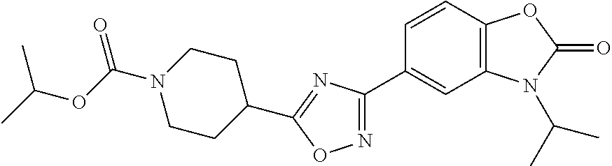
C1CN(C(OC(C)C)=O)CCC1C1=NC(C2=CC3=C(C=C2)OC(=O)N3C(C)C)=NO1
